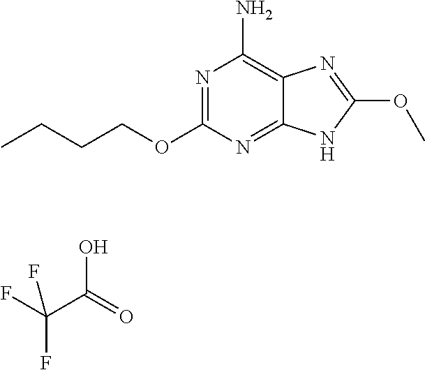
N1=C(OCCCC)N=C2C(=C1N)N=C(OC)N2.OC(=O)C(F)(F)F
